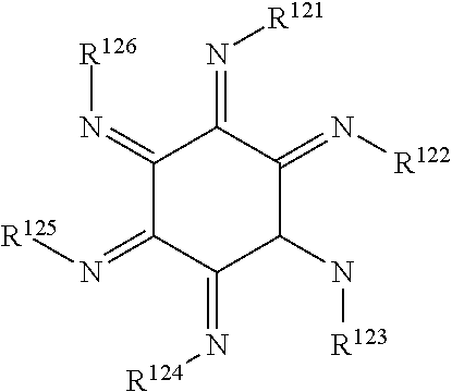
C1(=N[R126])C(=N[R125])C(=N[R124])C(N[R123])C(=N[R122])C1=N[R121]
